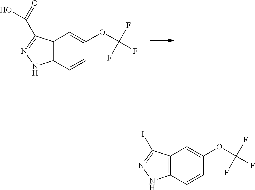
C12=C(C=CC(OC(F)(F)F)=C1)NN=C2C(=O)O.C12=C(C=CC(OC(F)(F)F)=C1)NN=C2I
